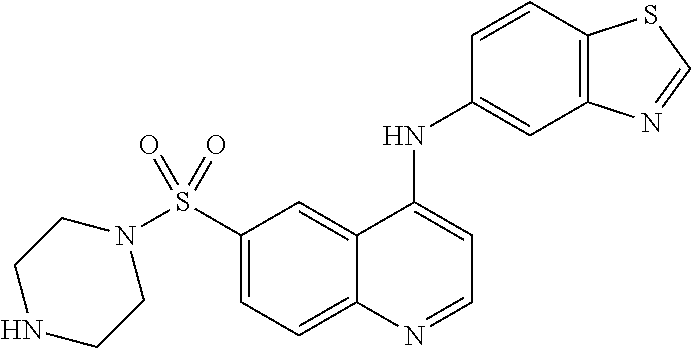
N1(S(C2=CC=C3C(=C2)C(NC2=CC4=C(C=C2)SC=N4)=CC=N3)(=O)=O)CCNCC1
